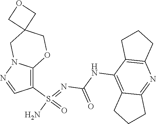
C(NC1=C2C(=NC3=C1CCC3)CCC2)(N=S(N)(=O)C1=C2N(N=C1)CC1(CO2)COC1)=O
